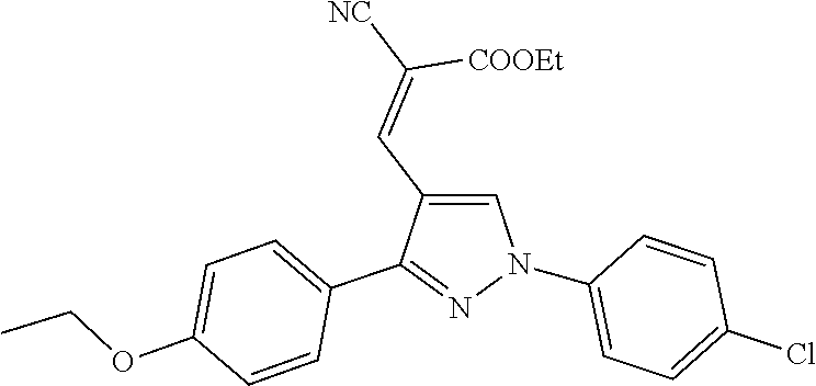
C1(N2C=C(C=C([NC])[COOEt])C(C3=CC=C(OCC)C=C3)=N2)=CC=C(Cl)C=C1
